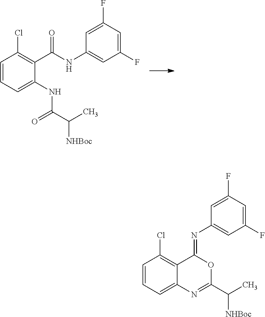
C1=CC=C(NC(=O)C(C)[NHBoc])C(C(NC2=CC(F)=CC(F)=C2)=O)=C1Cl.C1=CC=C2C(=C1Cl)C(=NC1=CC(F)=CC(F)=C1)OC(C([NHBoc])C)=N2
